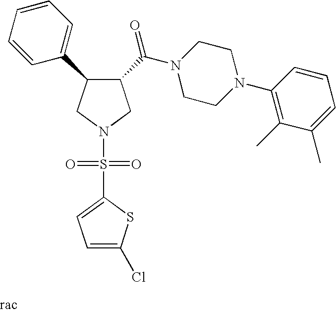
C1(C(N2CCN(C3=C(C)C(C)=CC=C3)CC2)=O)C(C2=CC=CC=C2)CN(S(=O)(=O)C2=CC=C(Cl)S2)C1
